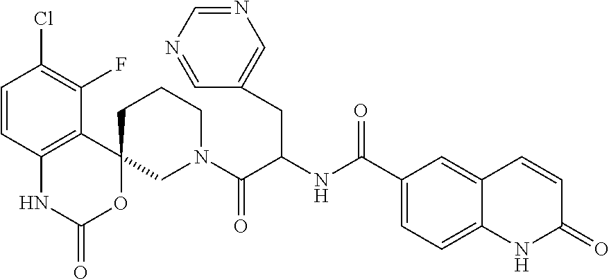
C1=CC2=C(C(F)=C1Cl)C1(OC(=O)N2)CN(C(C(NC(C2=CC=C3C(=C2)C=CC(=O)N3)=O)CC2=CN=CN=C2)=O)CCC1
